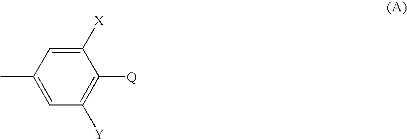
C1([X])=CC(C)=CC([Y])=C1[Q]
